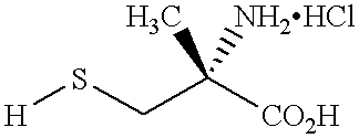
[H]SCC([CO2H])(C)[NH2HCl]
